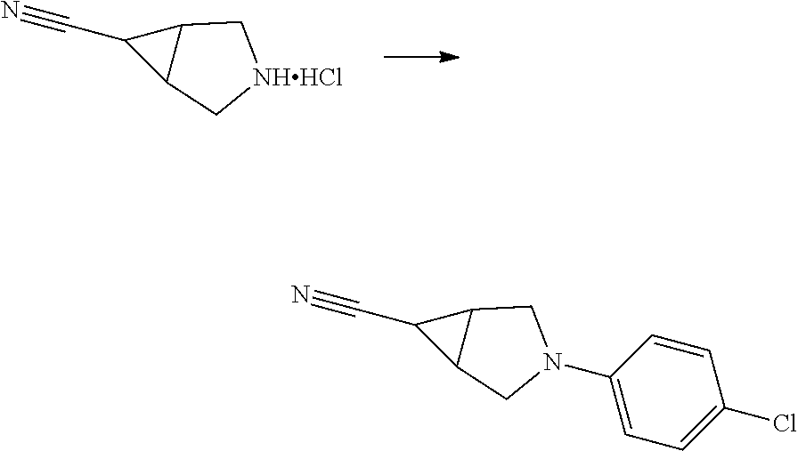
C1(C#N)C2C1C[NHHCl]C2.C1(C#N)C2C1CN(C1=CC=C(Cl)C=C1)C2
